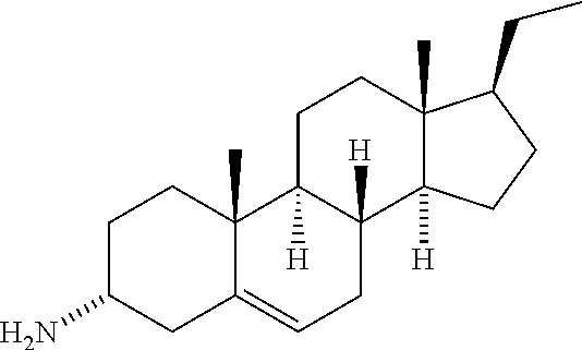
C1C(N)CC2=CCC3([H])C([H])(C2(C)C1)CCC1(C)C3([H])CCC1CC
